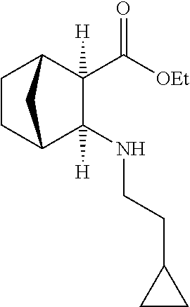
[OEt]C(C1([H])C(NCCC2CC2)([H])C2CCC1C2)=O
